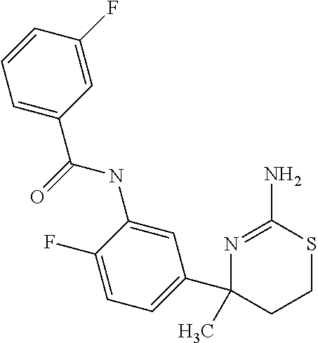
C1=C(F)C=CC=C1C(=O)NC1=CC(C2(C)N=C(N)SCC2)=CC=C1F
